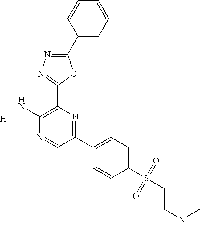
[H].C1(C2=CC=CC=C2)=NN=C(C2=C(N)N=CC(C3=CC=C(S(CCN(C)C)(=O)=O)C=C3)=N2)O1
